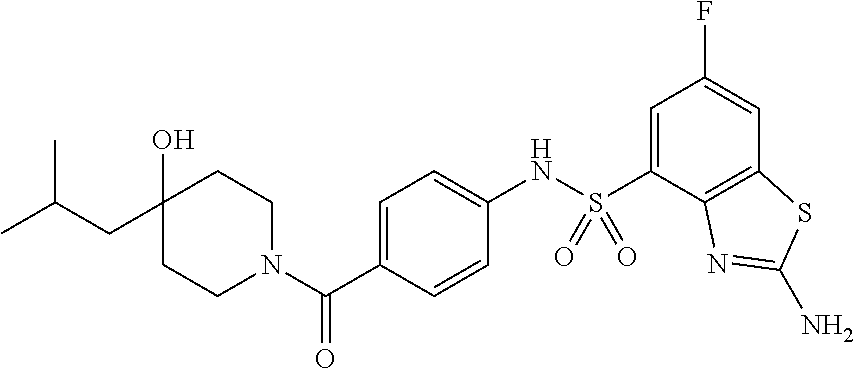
C1(O)(CC(C)C)CCN(C(C2=CC=C(NS(C3=CC(F)=CC4=C3N=C(N)S4)(=O)=O)C=C2)=O)CC1
